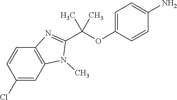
C12=C(C=C(Cl)C=C1)N(C)C(C(OC1=CC=C(N)C=C1)(C)C)=N2
